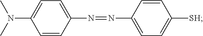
C1=CC(N=NC2=CC=C([SH])C=C2)=CC=C1N(C)C
